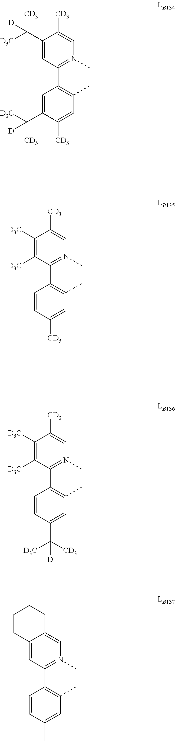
C1(C([D3C])([CD3])[D])=CC(C2=C(C)C=C([CD3])C(C([D3C])([CD3])[D])=C2)=N(C)C=C1[CD3].C1([D3C])=C([D3C])C(C2=C(C)C=C(C([CD3])([D3C])[D])C=C2)=N(C)C=C1[CD3].C12=CC(C3=C(C)C=C(C)C=C3)=N(C)C=C1CCCC2.C1([D3C])=C([D3C])C(C2=C(C)C=C([CD3])C=C2)=N(C)C=C1[CD3]
